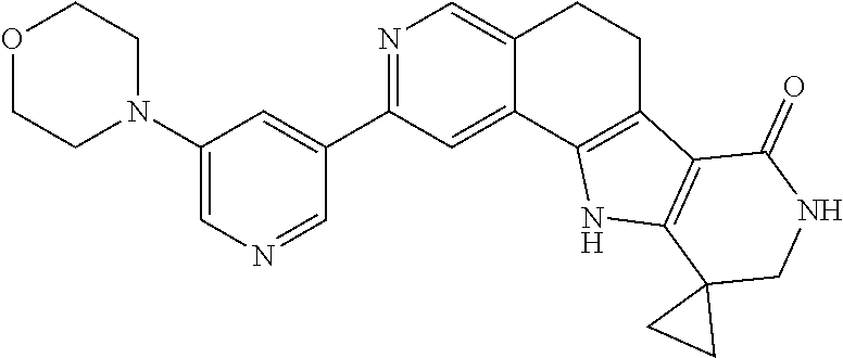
C1=C(N2CCOCC2)C=C(C2=NC=C3C(=C2)C2=C(CC3)C3=C(N2)C2(CNC3=O)CC2)C=N1
